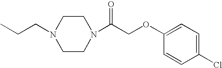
C1CN(C(COC2=CC=C(Cl)C=C2)=O)CCN1CCC
